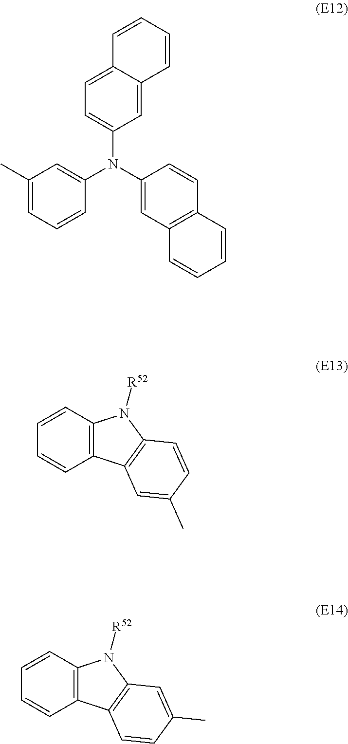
C1=C2C(=CC(N(C3=CC4=C(C=C3)C=CC=C4)C3=CC(C)=CC=C3)=C1)C=CC=C2.C1=CC2=C(C=C1)C1=C(N2[R52])C=CC(C)=C1.C1=CC2=C(C=C1)C1=C(N2[R52])C=C(C)C=C1
